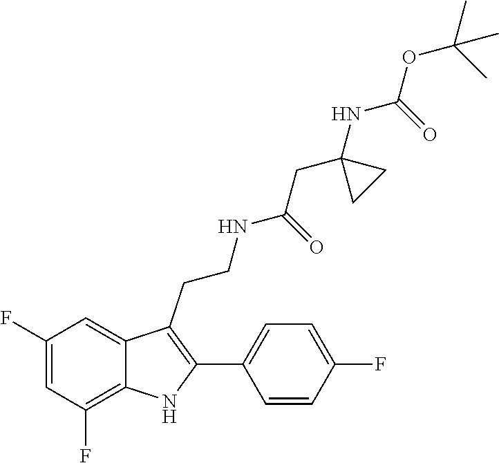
C1(CCNC(CC2(NC(OC(C)(C)C)=O)CC2)=O)=C(C2=CC=C(F)C=C2)NC2=C(F)C=C(F)C=C12
